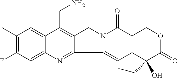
C1(C)=C(F)C=C2C(=C1)C(CN)=C1C(=N2)C2=CC3=C(C(=O)N2C1)COC(=O)C3(CC)O
